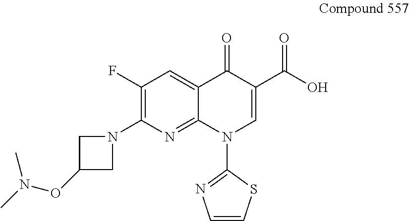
C1(F)=C(N2CC(ON(C)C)C2)N=C2C(=C1)C(=O)C(C(O)=O)=CN2C1=NC=CS1
